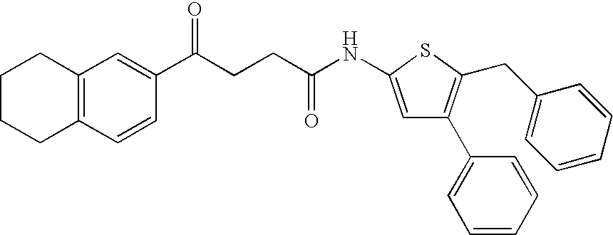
N(C(CCC(C1=CC2=C(C=C1)CCCC2)=O)=O)C1=CC(C2=CC=CC=C2)=C(CC2=CC=CC=C2)S1
